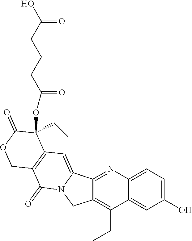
C12=CC(O)=CC=C1N=C1C3=CC4=C(C(=O)N3CC1=C2CC)COC(=O)C4(CC)OC(=O)CCCC(O)=O
